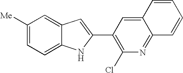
C12=CC([Me])=CC=C1NC(C1=C(Cl)N=C3C(=C1)C=CC=C3)=C2
